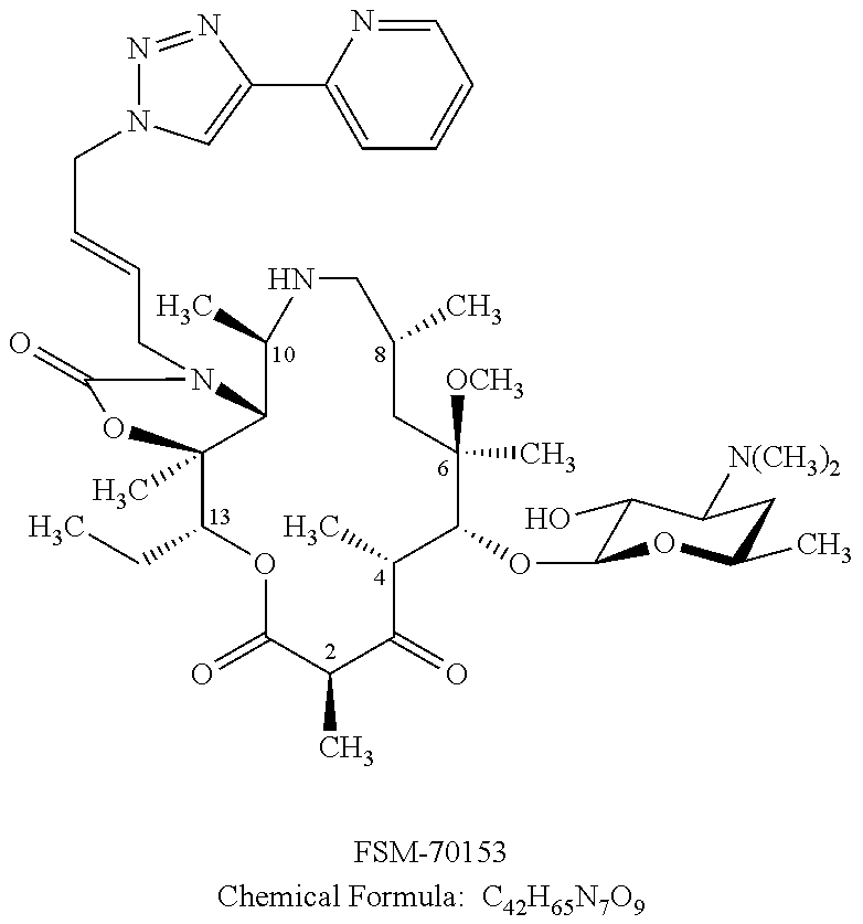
C1(CC)C2(C)C(N(CC=CCN3N=NC(C4=CC=CC=N4)=C3)C(=O)O2)C(C)NCC(C)CC([OCH3])(C)C(OC2C(O)C([N(CH3)2])CC(C)O2)C(C)C(=O)C(C)C(=O)O1.[FSM-70153Chemical Formula:  C42H65N7O9]
